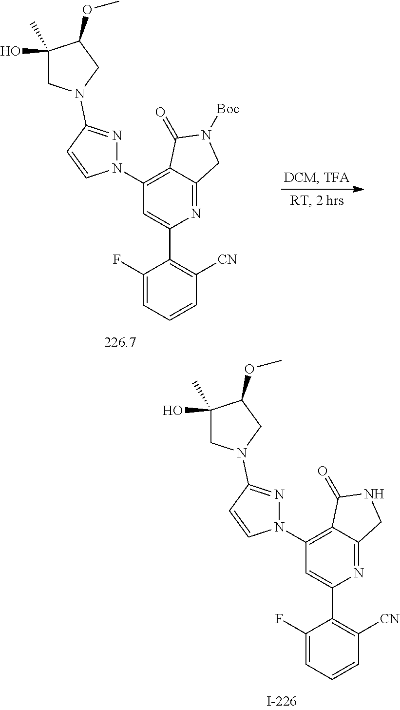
C1(O)(C)CN(C2=NN(C3=C4C(=NC(C5=C([CN])C=CC=C5F)=C3)CNC4=O)C=C2)CC1OC.C1(O)(C)CN(C2=NN(C3=C4C(=NC(C5=C([CN])C=CC=C5F)=C3)CN([Boc])C4=O)C=C2)CC1OC
